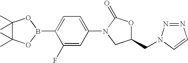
C1(C)(C)C(C)(C)OB(C2=CC=C(N3C(=O)OC(CN4N=NC=C4)C3)C=C2F)O1
